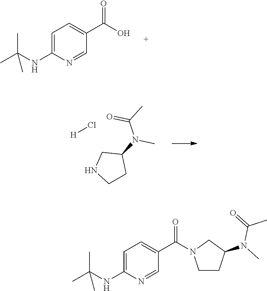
C1=C(NC(C)(C)C)N=CC(C(O)=O)=C1.C1CC(N(C(C)=O)C)CN1.Cl[H].C1=C(NC(C)(C)C)N=CC(C(=O)N2CCC(N(C)C(=O)C)C2)=C1
